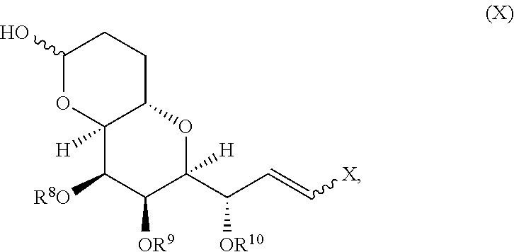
C1(O)OC2([H])C(CC1)OC(C(C=C[X])[OR10])([H])C([OR9])C2[R8O]
